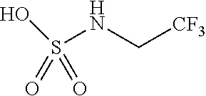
O=S(O)(=O)NC[CF3]
